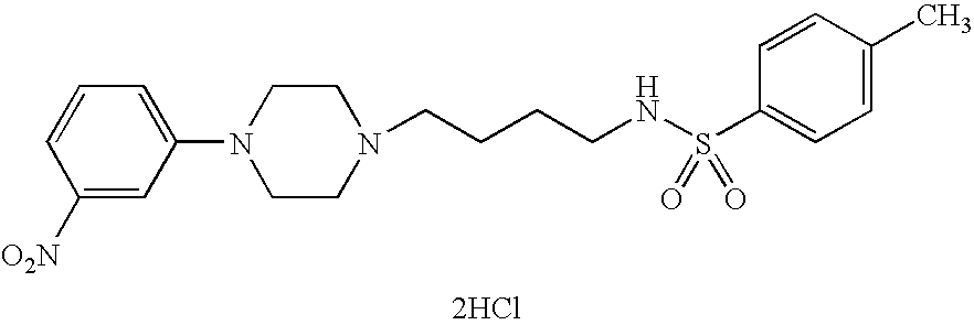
C(CCCNS(C1=CC=C(C)C=C1)(=O)=O)N1CCN(C2=CC=CC([O2N])=C2)CC1.[2HCl]
